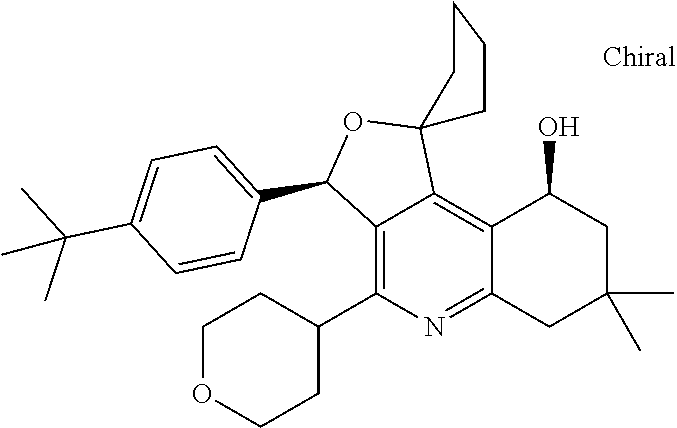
C12=C(C3CCOCC3)N=C3C(=C1C1(OC2C2=CC=C(C(C)(C)C)C=C2)CCCC1)C(O)CC(C)(C)C3
